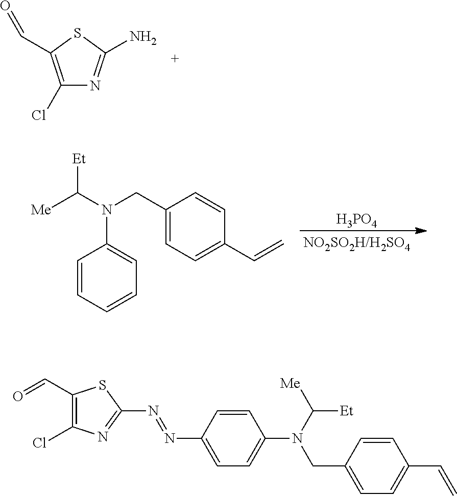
C1(Cl)=C(C=O)SC(N)=N1.[H3PO4].C1=CC=CC=C1N(C([Et])[Me])CC1=CC=C(C=C)C=C1.C1=CC(N=NC2=NC(Cl)=C(C=O)S2)=CC=C1N(C([Me])[Et])CC1=CC=C(C=C)C=C1
